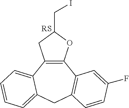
C12=C(C3=CC=CC=C3CC3=C1C=C(F)C=C3)CC(CI)O2
